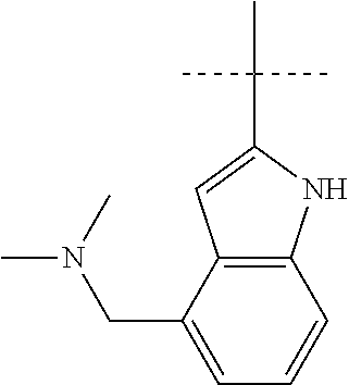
C12=C(C(CN(C)C)=CC=C1)C=C(C(C)(C)C)N2
